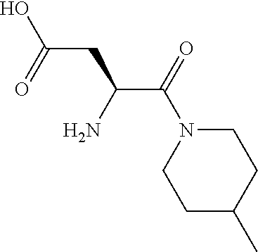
C1N(C(C(CC(O)=O)N)=O)CCC(C)C1
